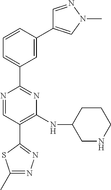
N1=CC(C2=NN=C(C)S2)=C(NC2CNCCC2)N=C1C1=CC=CC(C2=CN(C)N=C2)=C1
